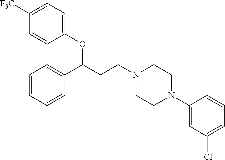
C1(OC(CCN2CCN(C3=CC(Cl)=CC=C3)CC2)C2=CC=CC=C2)=CC=C([F3C])C=C1
